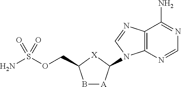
C12=C(N=CN=C1N)N(C1[A]BC(COS(N)(=O)=O)[X]1)C=N2
